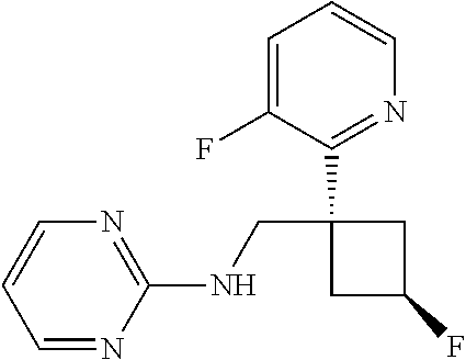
C1(NCC2(C3=NC=CC=C3F)CC(F)C2)=NC=CC=N1
